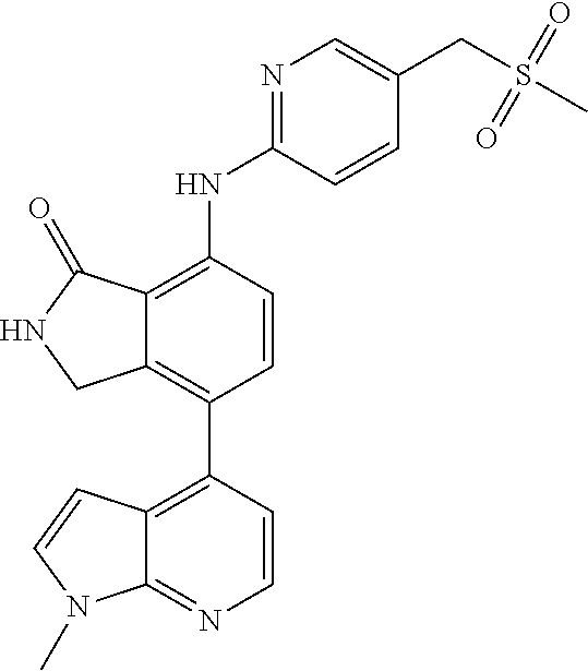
C12=C(C3=C4C(=NC=C3)N(C)C=C4)C=CC(NC3=NC=C(CS(C)(=O)=O)C=C3)=C1C(=O)NC2
